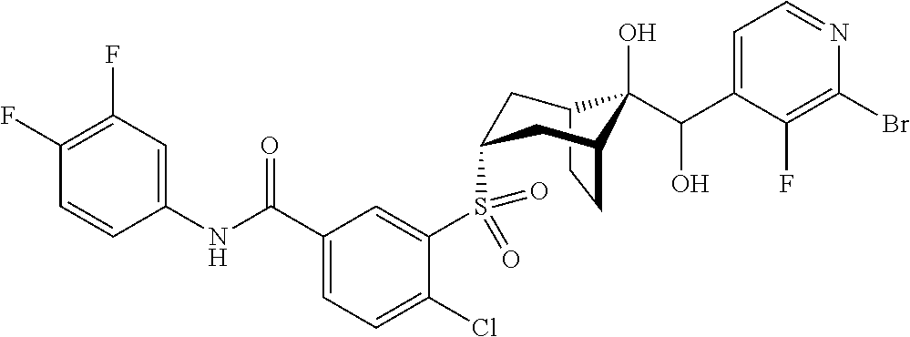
C12CCC(CC(S(C3=CC(C(NC4=CC(F)=C(F)C=C4)=O)=CC=C3Cl)(=O)=O)C1)C2(O)C(C1=CC=NC(Br)=C1F)O
